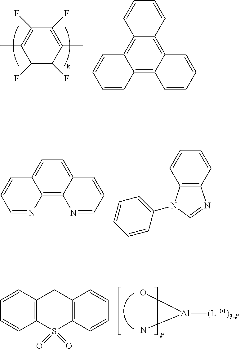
C1(F)=C(C)C(F)=C(F)C(C)=C1F.C1=CC=CC2=C3C(=C4C(=C12)C=CC=C4)C=CC=C3.C12=C3C(=CC=C1C=CC=N2)C=CC=N3.C1=CC=CC2=C1N(C1=CC=CC=C1)C=N2.[Al]([(L101)3-k])(O)N.C12=C(S(=O)(=O)C3=C(C1)C=CC=C3)C=CC=C2
